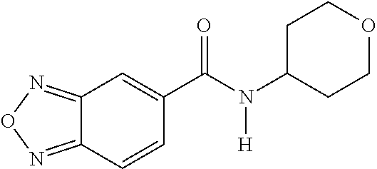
C1C(N(C(C2=CC3=NON=C3C=C2)=O)[H])CCOC1
